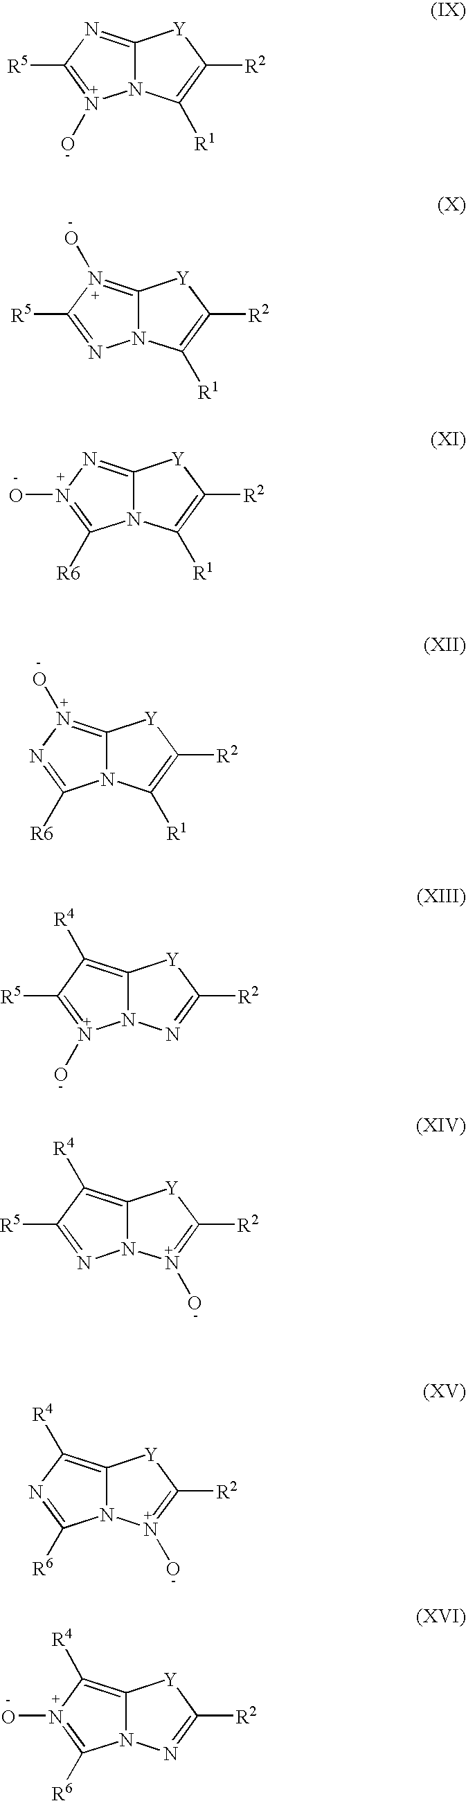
C12=NC([R5])=N(O)N1C([R1])=C([R2])[Y]2.C12=N(O)C([R5])=NN1C([R1])=C([R2])[Y]2.C12=NN(O)=C([R6])N1C([R1])=C([R2])[Y]2.C12=N(O)N=C([R6])N1C([R1])=C([R2])[Y]2.C12=C([R4])C([R5])=N(O)N1N=C([R2])[Y]2.C12=C([R4])C([R5])=NN1N(O)=C([R2])[Y]2.C12=C([R4])N=C([R6])N1N(O)=C([R2])[Y]2.C12=C([R4])N(O)=C([R6])N1N=C([R2])[Y]2
